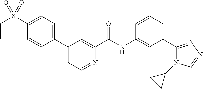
C1(C2=CC=C(S(=O)(=O)CC)C=C2)=CC=NC(C(NC2=CC(C3=NN=CN3C3CC3)=CC=C2)=O)=C1
